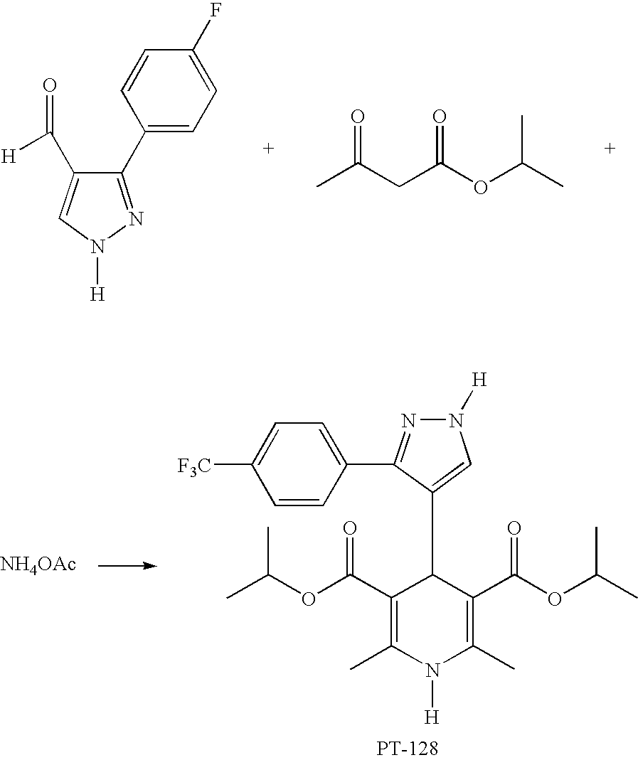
C1(C2=CC=C(F)C=C2)=NN([H])C=C1C(=O)[H].O=C(CC(OC(C)C)=O)C.O(C(C1=C(C)N([H])C(C)=C(C(OC(C)C)=O)C1C1=CN([H])N=C1C1=CC=C([F3C])C=C1)=O)C(C)C.[NH4OAc]
